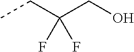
CCC(CO)(F)F
